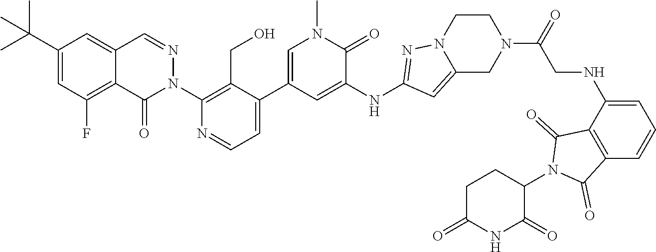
C1(C(C)(C)C)=CC(F)=C2C(=C1)C=NN(C1=C(CO)C(C3=CN(C)C(=O)C(NC4=NN5C(=C4)CN(C(=O)CNC4=CC=CC6=C4C(=O)N(C4C(=O)NC(=O)CC4)C6=O)CC5)=C3)=CC=N1)C2=O
